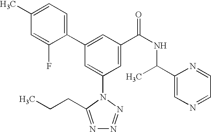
C1(C2=CC(C(NC(C3=CN=CC=N3)C)=O)=CC(N3C(CCC)=NN=N3)=C2)=CC=C(C)C=C1F
